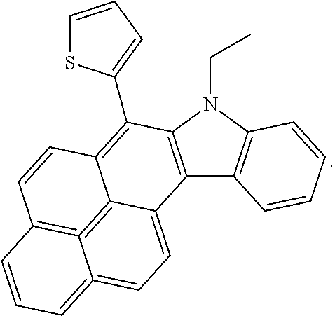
C12=C(N(CC)C3=C1C=CC=C3)C(C1=CC=CS1)=C1C3=C4=C(C=C1)C=CC=C4=CC=C23
